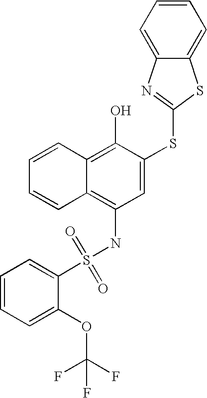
C1=CC=CC2=C(O)C(SC3=NC4=CC=CC=C4S3)=CC(NS(C3=CC=CC=C3OC(F)(F)F)(=O)=O)=C12
